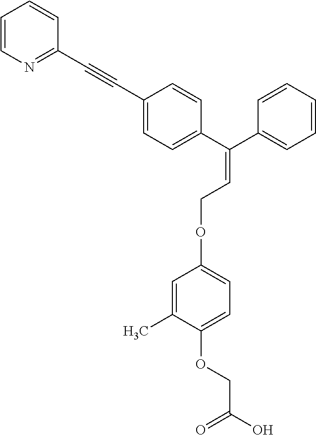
C1(C#CC2=NC=CC=C2)=CC=C(C(C2=CC=CC=C2)=CCOC2=CC=C(OCC(O)=O)C(C)=C2)C=C1
